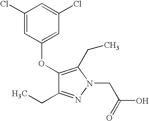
C1(Cl)=CC(OC2=C(CC)N(CC(O)=O)N=C2CC)=CC(Cl)=C1
